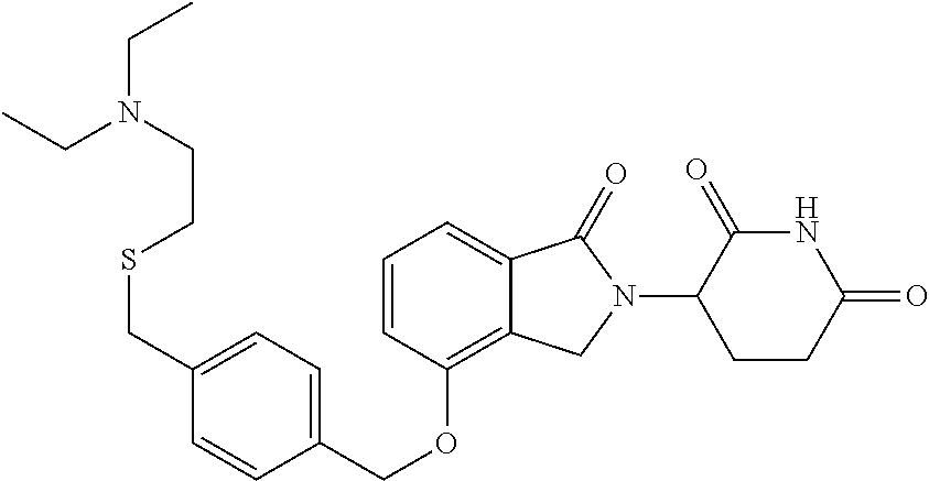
O(C1=C2C(=CC=C1)C(=O)N(C1CCC(=O)NC1=O)C2)CC1=CC=C(CSCCN(CC)CC)C=C1
